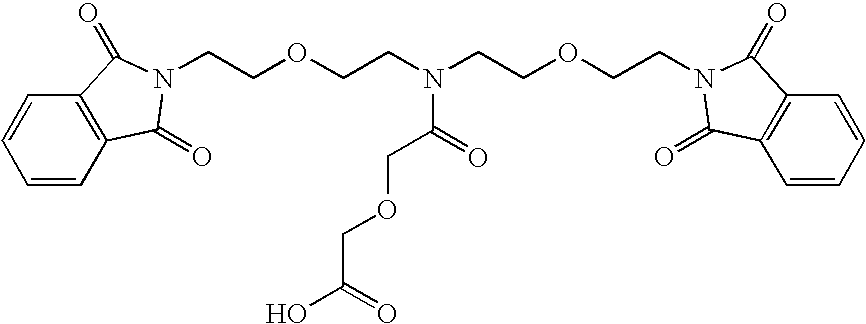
C1=CC2=C(C=C1)C(=O)N(CCOCCN(CCOCCN1C(=O)C3=C(C=CC=C3)C1=O)C(=O)COCC(=O)O)C2=O
